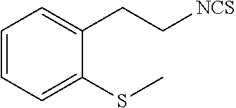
C1(SC)=CC=CC=C1CC[NCS]
